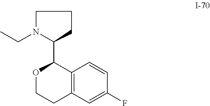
C12=C(C=C(F)C=C1)CCOC2C1CCCN1CC
